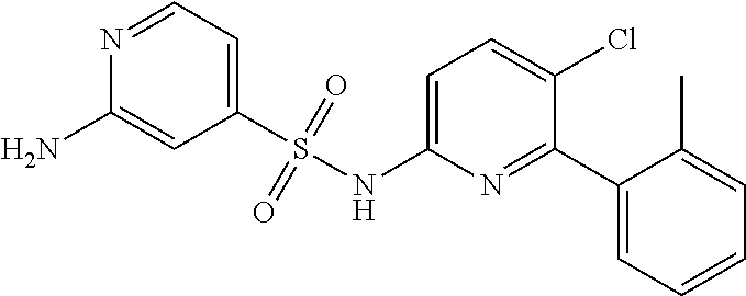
C1(S(NC2=CC=C(Cl)C(C3=CC=CC=C3C)=N2)(=O)=O)=CC=NC(N)=C1
